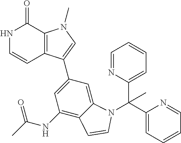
N1C=CC2=C(C1=O)N(C)C=C2C1=CC(NC(C)=O)=C2C(=C1)N(C(C1=CC=CC=N1)(C1=CC=CC=N1)C)C=C2
